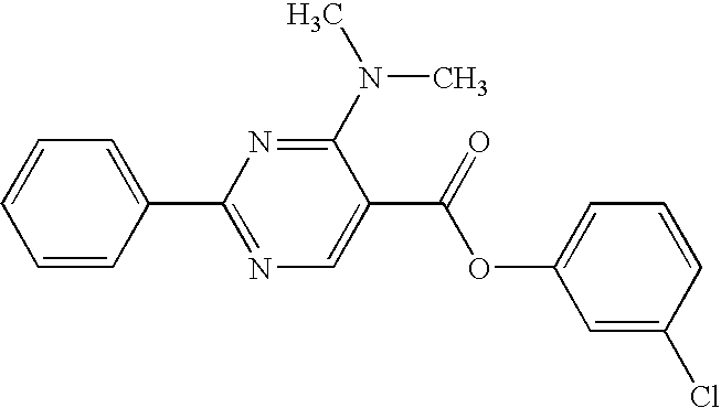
C1=CC=C(C2=NC=C(C(=O)OC3=CC=CC(Cl)=C3)C(N(C)C)=N2)C=C1
